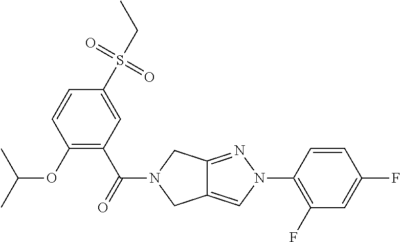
O(C1=C(C(=O)N2CC3=CN(C4=C(F)C=C(F)C=C4)N=C3C2)C=C(S(CC)(=O)=O)C=C1)C(C)C
